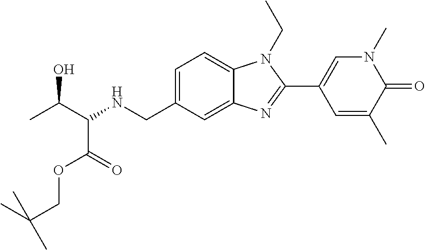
C1=C(CNC(C(C)O)C(=O)OCC(C)(C)C)C=C2C(=C1)N(CC)C(C1=CN(C)C(=O)C(C)=C1)=N2
